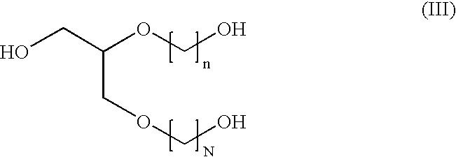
OCC(OCO)COCO
